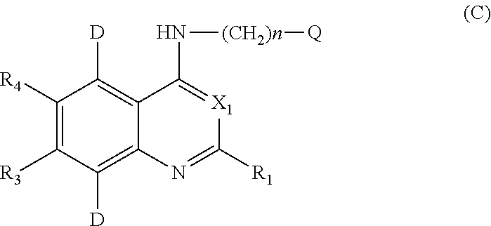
C1([R4])=C([R3])C([D])=C2C(=C1[D])C(N[(CH2)n][Q])=[X1]C([R1])=N2
